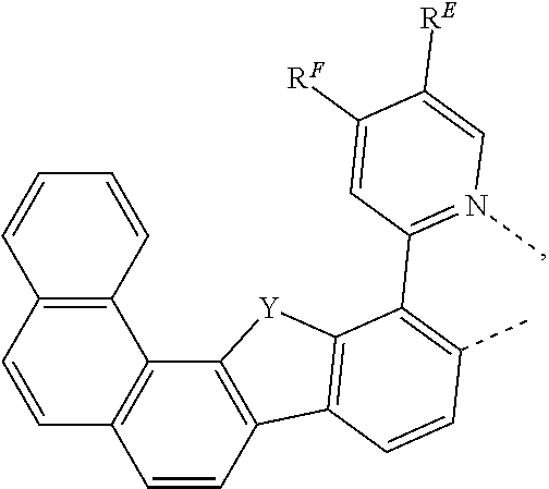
C1=CC2=C(C3=C1C=CC1=C3[Y]C3=C1C=CC(C)=C3C1=N(C)C=C([RE])C([RF])=C1)C=CC=C2
